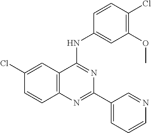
C12=C(C=C(Cl)C=C1)C(NC1=CC(OC)=C(Cl)C=C1)=NC(C1=CC=CN=C1)=N2
